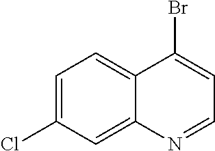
C1=C(Cl)C=C2C(=C1)C(Br)=CC=N2
